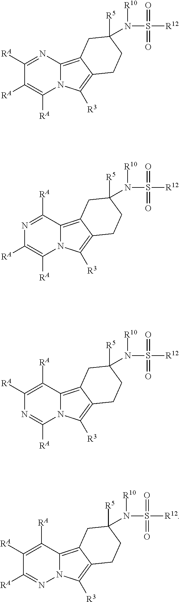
C1([RA])=C([RA])C([RA])=NC2=C3C(=C([R3])N12)CCC([R5])(N([R10])S(=O)(=O)[R12])C3.C1([RA])=C([RA])N=C([RA])C2=C3C(=C([R3])N12)CCC([R5])(N([R10])S(=O)(=O)[R12])C3.C1([RA])=NC([RA])=C([RA])C2=C3C(=C([R3])N12)CCC([R5])(N([R10])S(=O)(=O)[R12])C3.N1=C([RA])C([RA])=C([RA])C2=C3C(=C([R3])N12)CCC([R5])(N([R10])S(=O)(=O)[R12])C3
